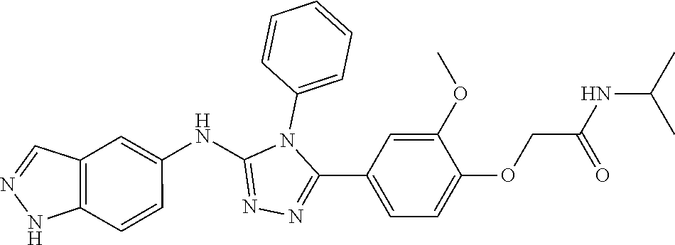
N1=C(NC2=CC3=C(C=C2)NN=C3)N(C2=CC=CC=C2)C(C2=CC=C(OCC(NC(C)C)=O)C(OC)=C2)=N1
